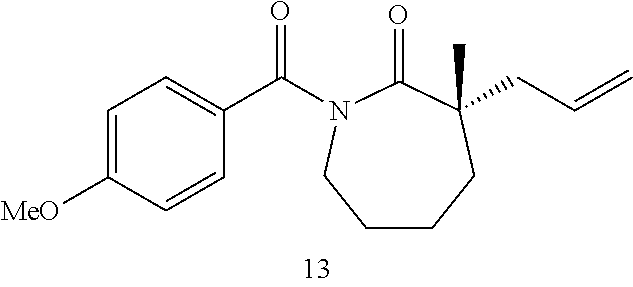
C1CCC(CC=C)(C)C(=O)N(C(C2=CC=C([MeO])C=C2)=O)C1
